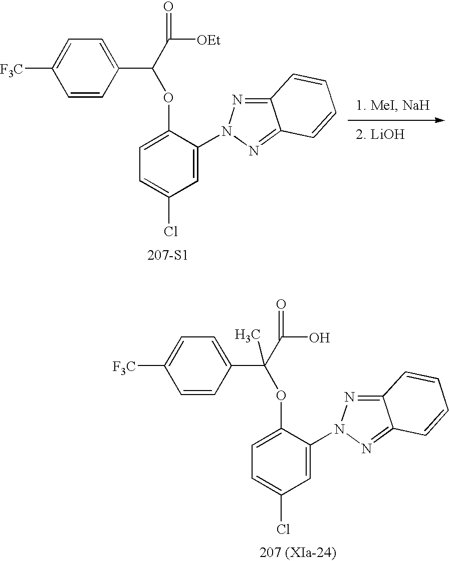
[207-S1].C1(OC(C2=CC=C([F3C])C=C2)C([OEt])=O)=CC=C(Cl)C=C1N1N=C2C(=N1)C=CC=C2.[207 (XIa-24)].C1(OC(C2=CC=C([F3C])C=C2)(C(O)=O)C)=CC=C(Cl)C=C1N1N=C2C(=N1)C=CC=C2
